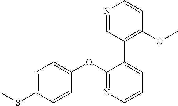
N1=CC(C2=CC=CN=C2OC2=CC=C(SC)C=C2)=C(OC)C=C1
